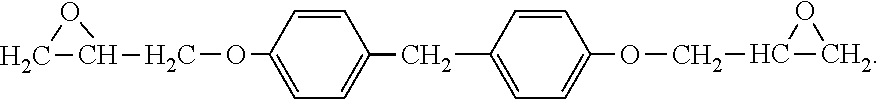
C1(COC2=CC=C(CC3=CC=C(OCC4OC4)C=C3)C=C2)CO1
